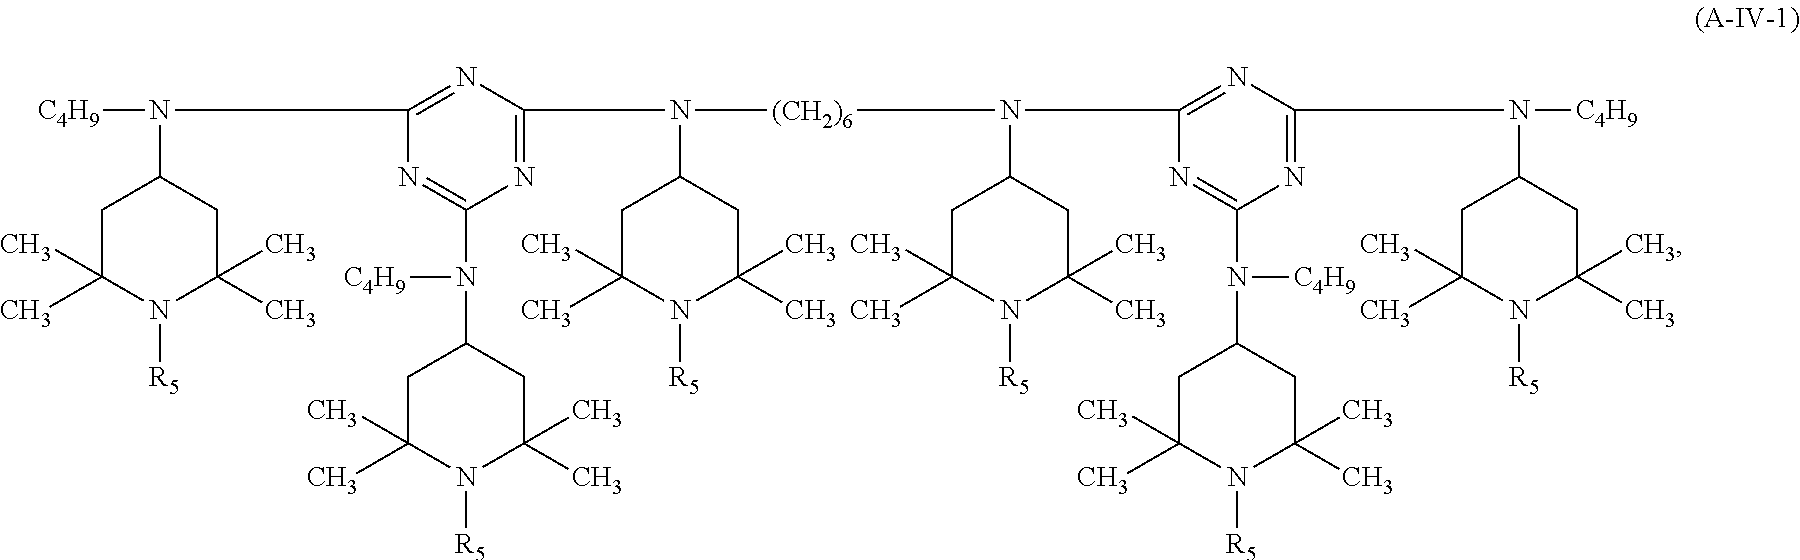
[C4H9]N(C1CC(C)(C)N([R5])C(C)(C)C1)C1=NC(N([(CH2)6]N(C2CC(C)(C)N([R5])C(C)(C)C2)C2=NC(N([C4H9])C3CC(C)(C)N([R5])C(C)(C)C3)=NC(N([C4H9])C3CC(C)(C)N([R5])C(C)(C)C3)=N2)C2CC(C)(C)N([R5])C(C)(C)C2)=NC(N([C4H9])C2CC(C)(C)N([R5])C(C)(C)C2)=N1
